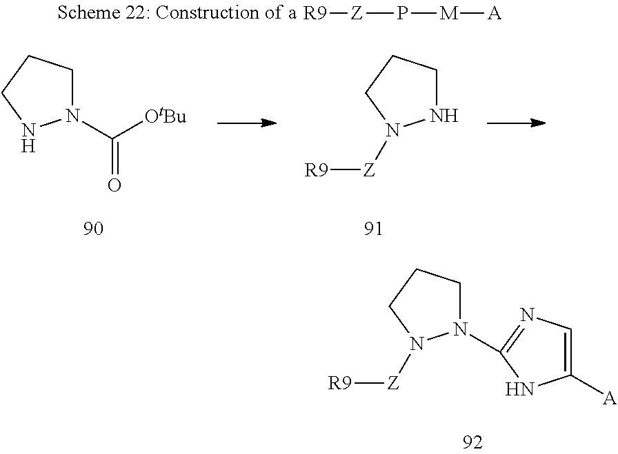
N1(C([OtBu])=O)CCCN1.[R9][Z]P[M][A].N1CCCN1[Z][R9].N1(C2=NC=C([A])N2)CCCN1[Z][R9]
